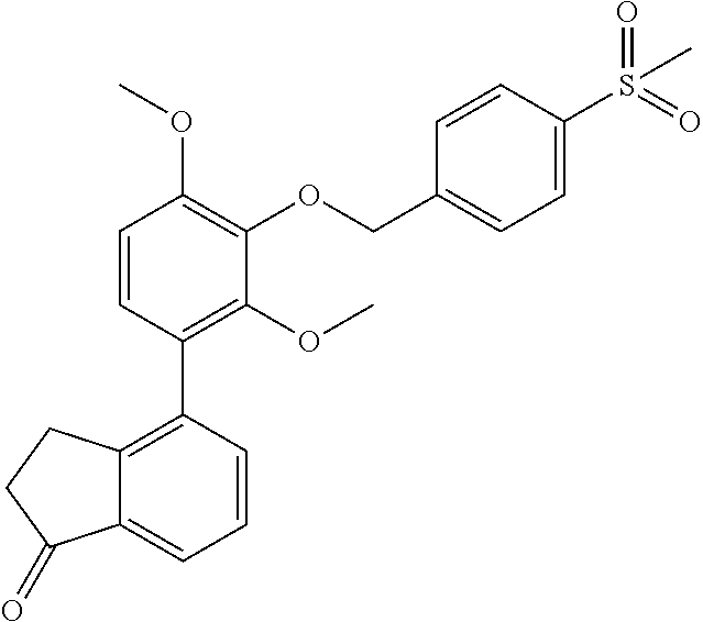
C1=CC(C2=C3C(=CC=C2)C(=O)CC3)=C(OC)C(OCC2=CC=C(S(C)(=O)=O)C=C2)=C1OC
